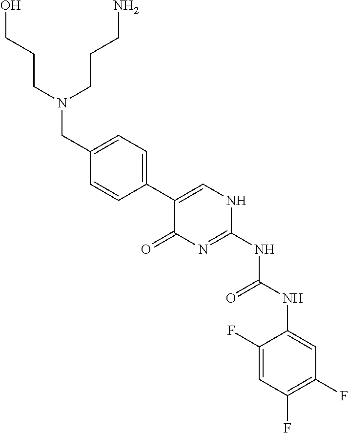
C1(F)=CC(F)=C(F)C=C1NC(NC1=NC(=O)C(C2=CC=C(CN(CCCO)CCCN)C=C2)=CN1)=O
